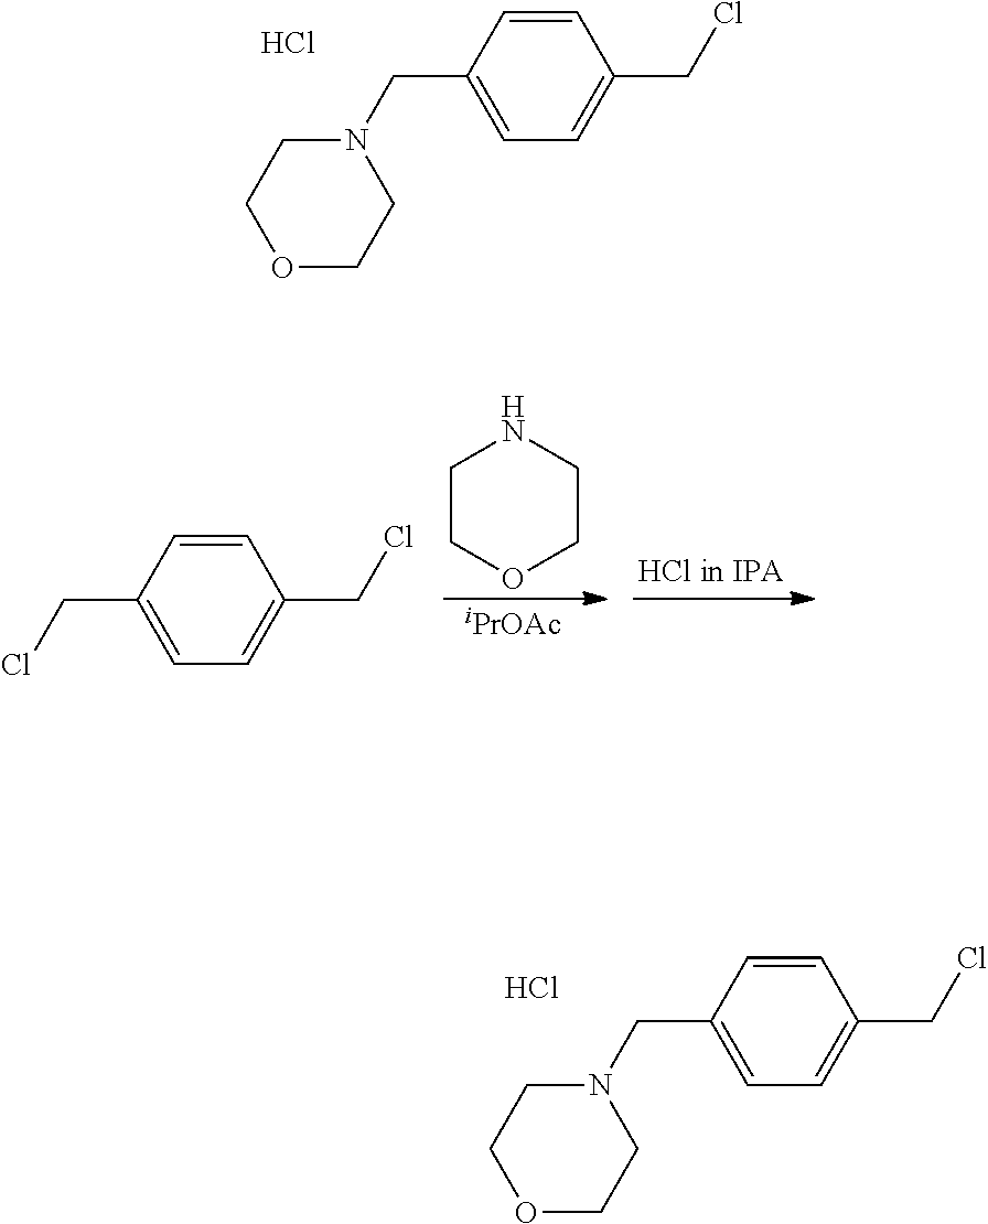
C1=CC(CN2CCOCC2)=CC=C1CCl.Cl.C1=CC(CN2CCOCC2)=CC=C1CCl.Cl.C1=CC(CCl)=CC=C1CCl.C1COCCN1.[iPrOAc]
